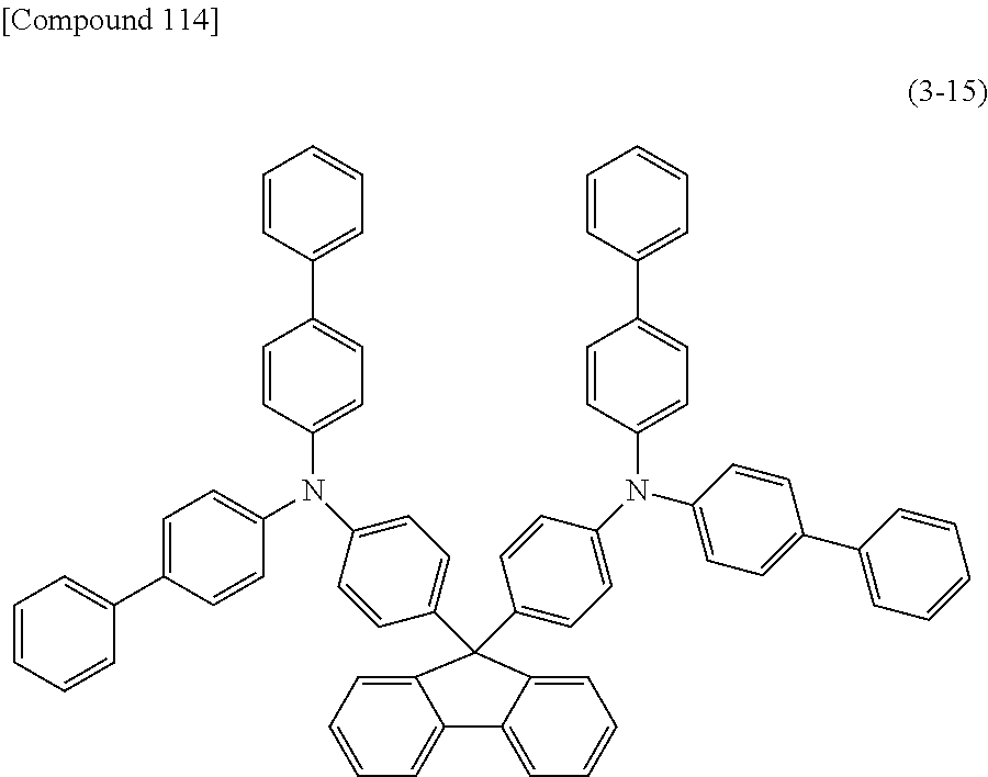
N(C1=CC=C(C2(C3=CC=C(N(C4=CC=C(C5=CC=CC=C5)C=C4)C4=CC=C(C5=CC=CC=C5)C=C4)C=C3)C3=CC=CC=C3C3=CC=CC=C32)C=C1)(C1=CC=C(C2=CC=CC=C2)C=C1)C1=CC=C(C2=CC=CC=C2)C=C1
